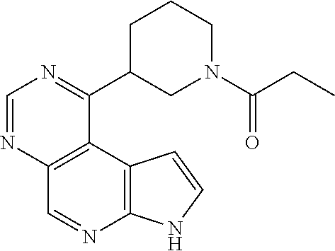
C1=NC2=C(C(C3CN(C(=O)CC)CCC3)=N1)C1=C(N=C2)NC=C1
